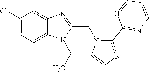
C12=CC=C(Cl)C=C1N=C(CN1C=CN=C1C1=NC=CC=N1)N2CC
